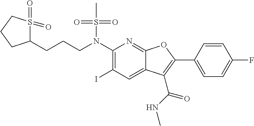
C1(N(CCCC2S(=O)(=O)CCC2)S(C)(=O)=O)=C(I)C=C2C(=N1)OC(C1=CC=C(F)C=C1)=C2C(NC)=O
